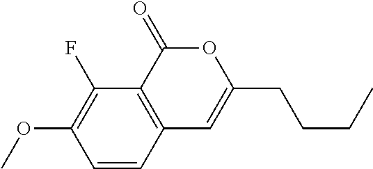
C1=CC2=C(C(F)=C1OC)C(=O)OC(CCCC)=C2
